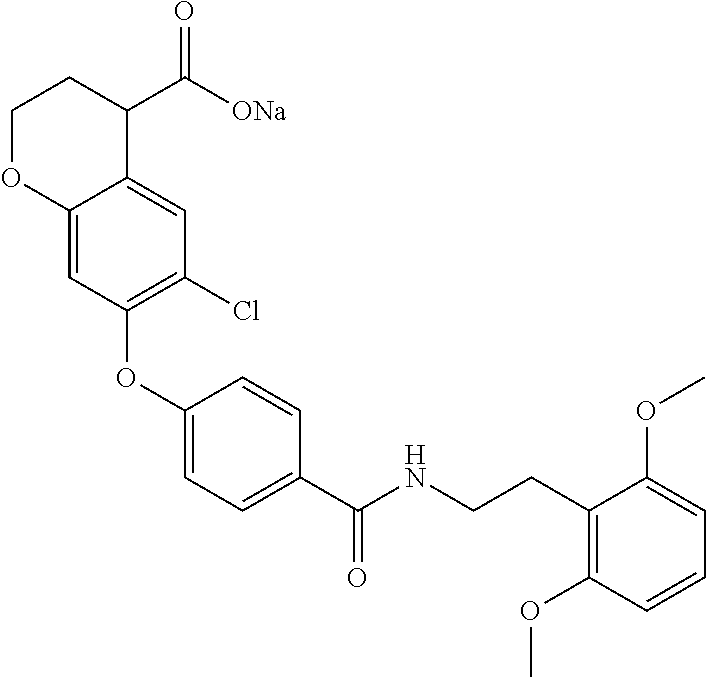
C12=CC(OC3=CC=C(C(NCCC4=C(OC)C=CC=C4OC)=O)C=C3)=C(Cl)C=C1C(C([ONa])=O)CCO2
